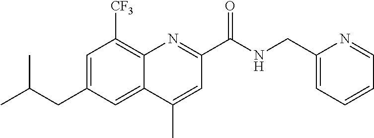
C12=C([CF3])C=C(CC(C)C)C=C1C(C)=CC(C(NCC1=CC=CC=N1)=O)=N2
